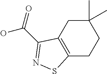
C12=C(CC(C)(C)CC1)C(C(=O)O)=NS2
